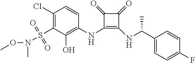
C1(Cl)=C(S(=O)(=O)N(C)OC)C(O)=C(NC2=C(NC(C)C3=CC=C(F)C=C3)C(=O)C2=O)C=C1
